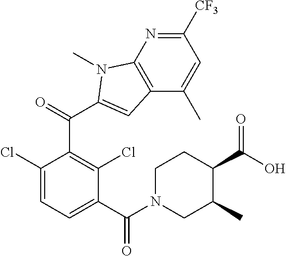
C1([CF3])=NC2=C(C(C)=C1)C=C(C(=O)C1=C(Cl)C(C(N3CC(C)C(C(O)=O)CC3)=O)=CC=C1Cl)N2C
